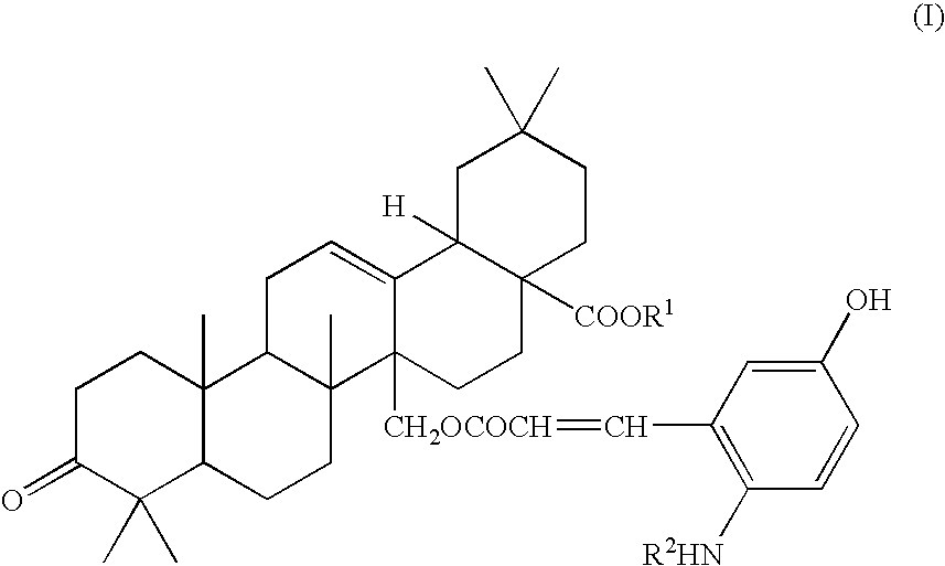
C1C(=O)C(C)(C)C2C(C)(C1)C1C(C)(CC2)C2([CH2OCOCH]=CC3=C([R2HN])C=CC(O)=C3)C(=CC1)C1([H])C([COOR1])(CC2)CCC(C)(C)C1
